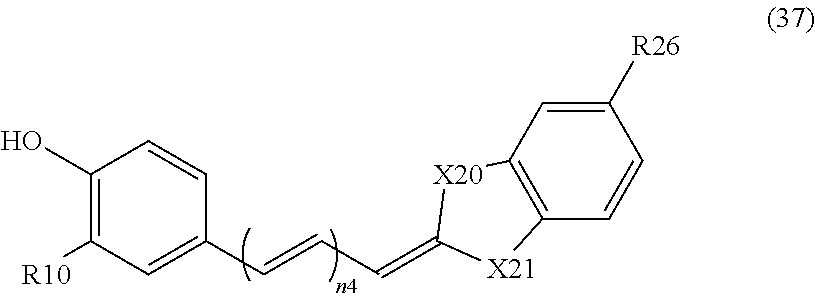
C1(O)=C([R10])C=C(C=CC=C2[X20]C3=C(C=CC([R26])=C3)[X21]2)C=C1
